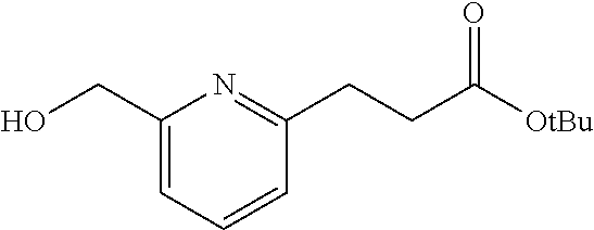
C1(CO)=CC=CC(CCC([OtBu])=O)=N1
